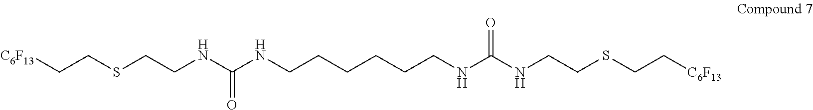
[C6F13]CCSCCNC(NCCCCCCNC(NCCSCC[C6F13])=O)=O
